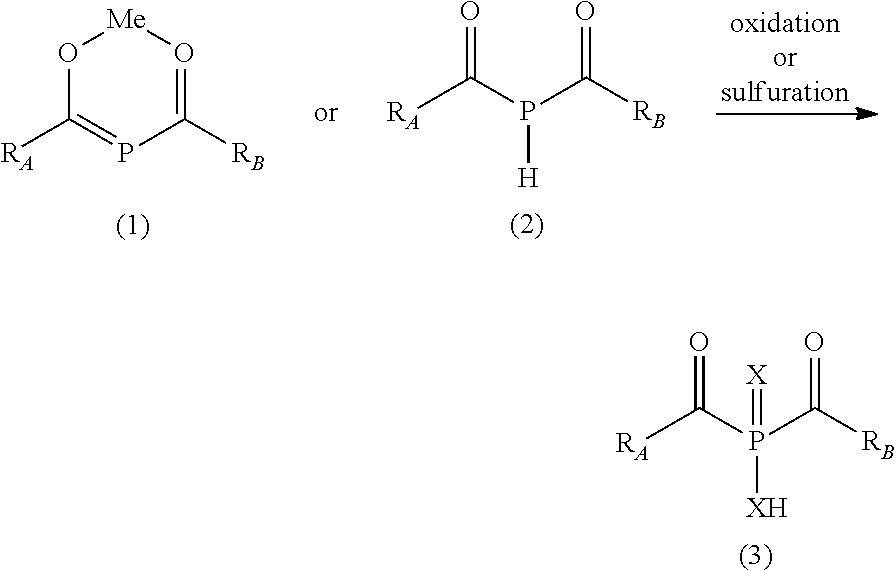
[RA]C(P(C([RB])=O)([XH])=[X])=O.[RA]C(P(C([RB])=O)[H])=O.C1([RB])=O[Me]OC([RA])=P1
